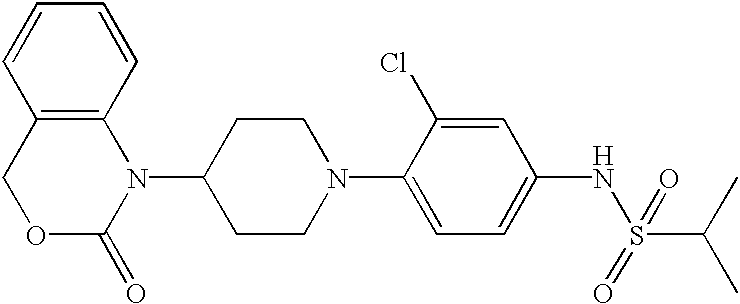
C12=C(C=CC=C1)N(C1CCN(C3=CC=C(NS(C(C)C)(=O)=O)C=C3Cl)CC1)C(=O)OC2
